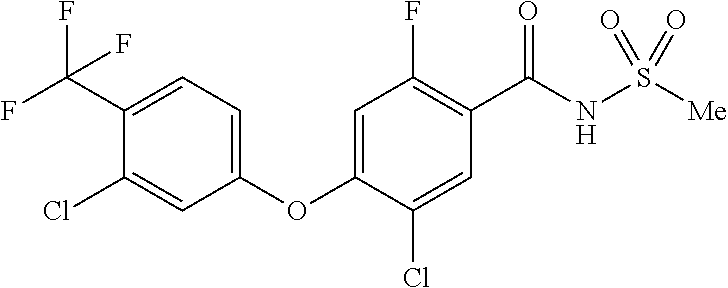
C1(C(F)(F)F)=CC=C(OC2=CC(F)=C(C(NS([Me])(=O)=O)=O)C=C2Cl)C=C1Cl
